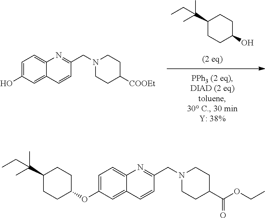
C1(C(C)(C)CC)CCC(O)CC1.C1=C(O)C=C2C(=C1)N=C(CN1CCC([COOEt])CC1)C=C2.C1=C(OC2CCC(C(C)(C)CC)CC2)C=C2C(=C1)N=C(CN1CCC(C(OCC)=O)CC1)C=C2
